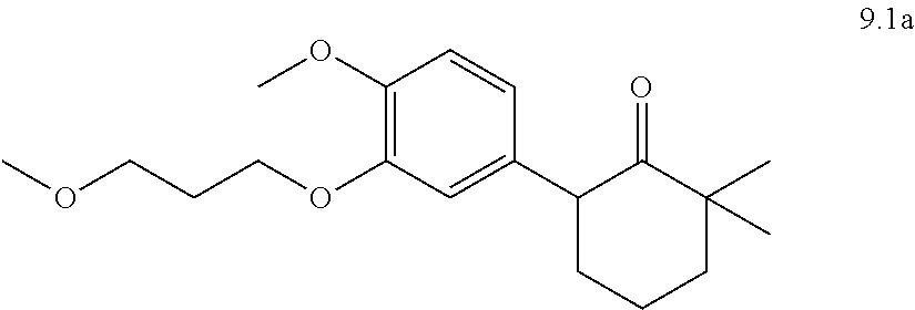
O(CCCOC1=C(OC)C=CC(C2C(=O)C(C)(C)CCC2)=C1)C
